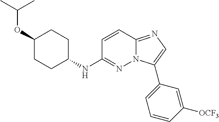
C1CC(NC2=NN3C(=NC=C3C3=CC=CC([OCF3])=C3)C=C2)CCC1OC(C)C
